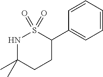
N1C(C)(C)CCC(C2=CC=CC=C2)S1(=O)=O
